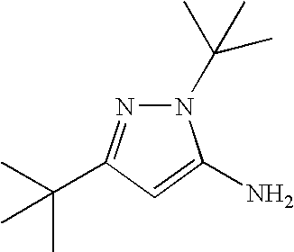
C1=C(N)N(C(C)(C)C)N=C1C(C)(C)C
